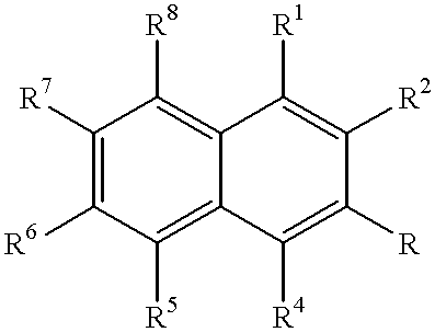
C1([R7])=C([R6])C([R5])=C2C(=C1[R8])C([R1])=C([R2])C([R])=C2[R4]
